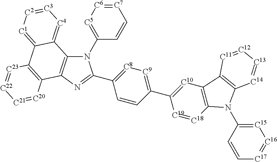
N1(C2=[C5][C6]=[C7]C=C2)C2=C(N=C1C1=[C8][C9]=C(C3=[C10]C4=C([C18]=[C19]3)N(C3=[C15][C16]=[C17]C=C3)C3=C4[C11]=[C12][C13]=[C14]3)C=C1)C1=C(C3=[C1][C2]=[C3][C4]=C23)[C23]=[C22][C21]=[C20]1
